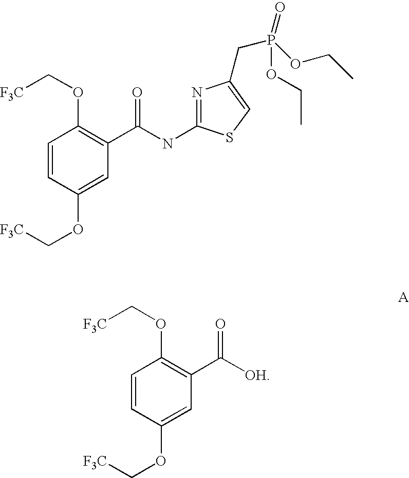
C1=CC(OC[F3C])=CC(C([OH])=O)=C1OC[F3C].C1=CC(OC[F3C])=CC(C(NC2=NC(CP(OCC)(=O)OCC)=CS2)=O)=C1OC[F3C]
